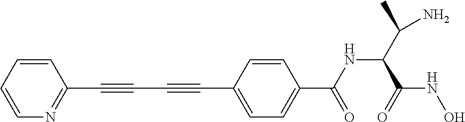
C1=CC=CN=C1C#CC#CC1=CC=C(C(NC(C(N)C)C(NO)=O)=O)C=C1
